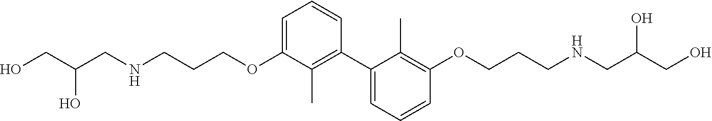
C1=C(OCCCNCC(CO)O)C(C)=C(C2=CC=CC(OCCCNCC(CO)O)=C2C)C=C1
